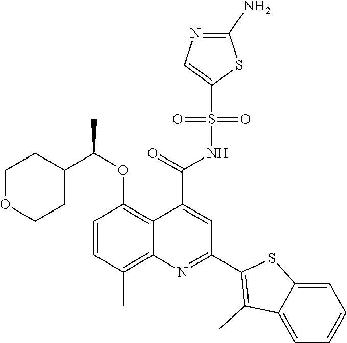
C1=CC(C)=C2C(=C1OC(C1CCOCC1)C)C(C(=O)NS(C1=CN=C(N)S1)(=O)=O)=CC(C1=C(C)C3=CC=CC=C3S1)=N2
